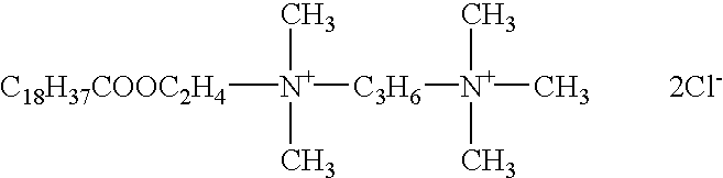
[C18H37COOC2H4][N+](C)(C)[C3H6][N+](C)(C)C.[2Cl-]
